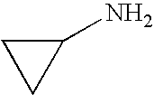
C1CC1N
